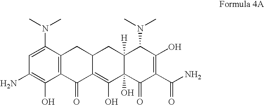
C12=C(C(N(C)C)=CC(N)=C1O)CC1C(=C(O)C3(O)C([H])(C1)C(N(C)C)C(O)=C(C(N)=O)C3=O)C2=O
